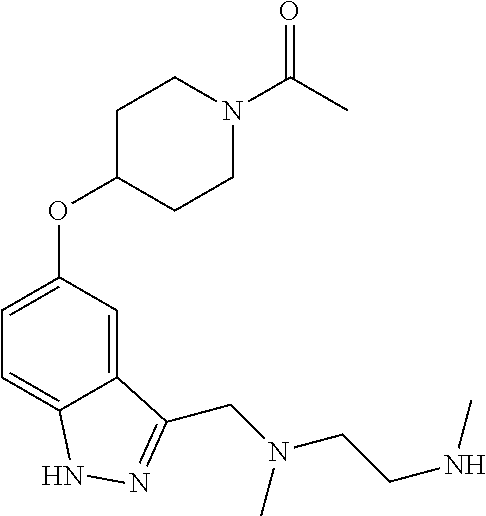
C12=CC(OC3CCN(C(C)=O)CC3)=CC=C1NN=C2CN(CCNC)C
